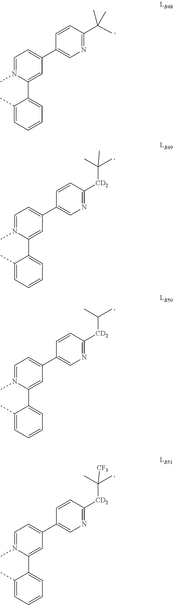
C1(C)=CC=CC=C1C1=CC(C2=CN=C(C(C)(C)C)C=C2)=CC=N1C.C1(C)=CC=CC=C1C1=CC(C2=CN=C([CD2]C(C)(C)C)C=C2)=CC=N1C.C1(C)=CC=CC=C1C1=CC(C2=CN=C([CD2]C(C)C)C=C2)=CC=N1C.C1(C)=CC=CC=C1C1=CC(C2=CN=C([CD2]C(C)(C)[CF3])C=C2)=CC=N1C
